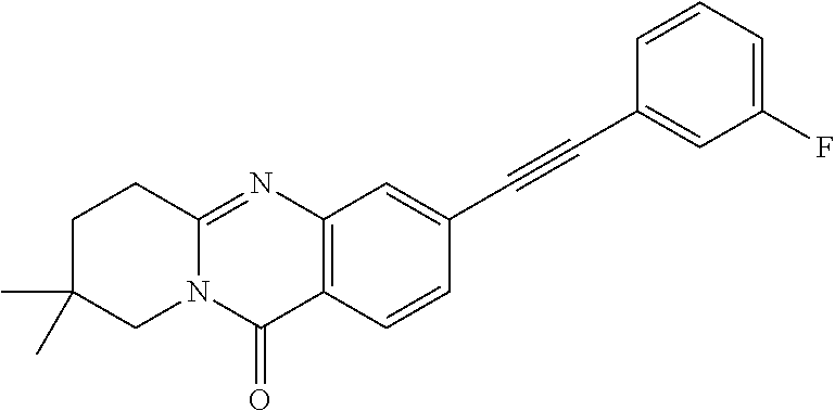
C12=C(C=CC(C#CC3=CC(F)=CC=C3)=C1)C(=O)N1C(=N2)CCC(C)(C)C1
